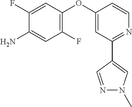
C1(F)=CC(OC2=CC(C3=CN(C)N=C3)=NC=C2)=C(F)C=C1N
